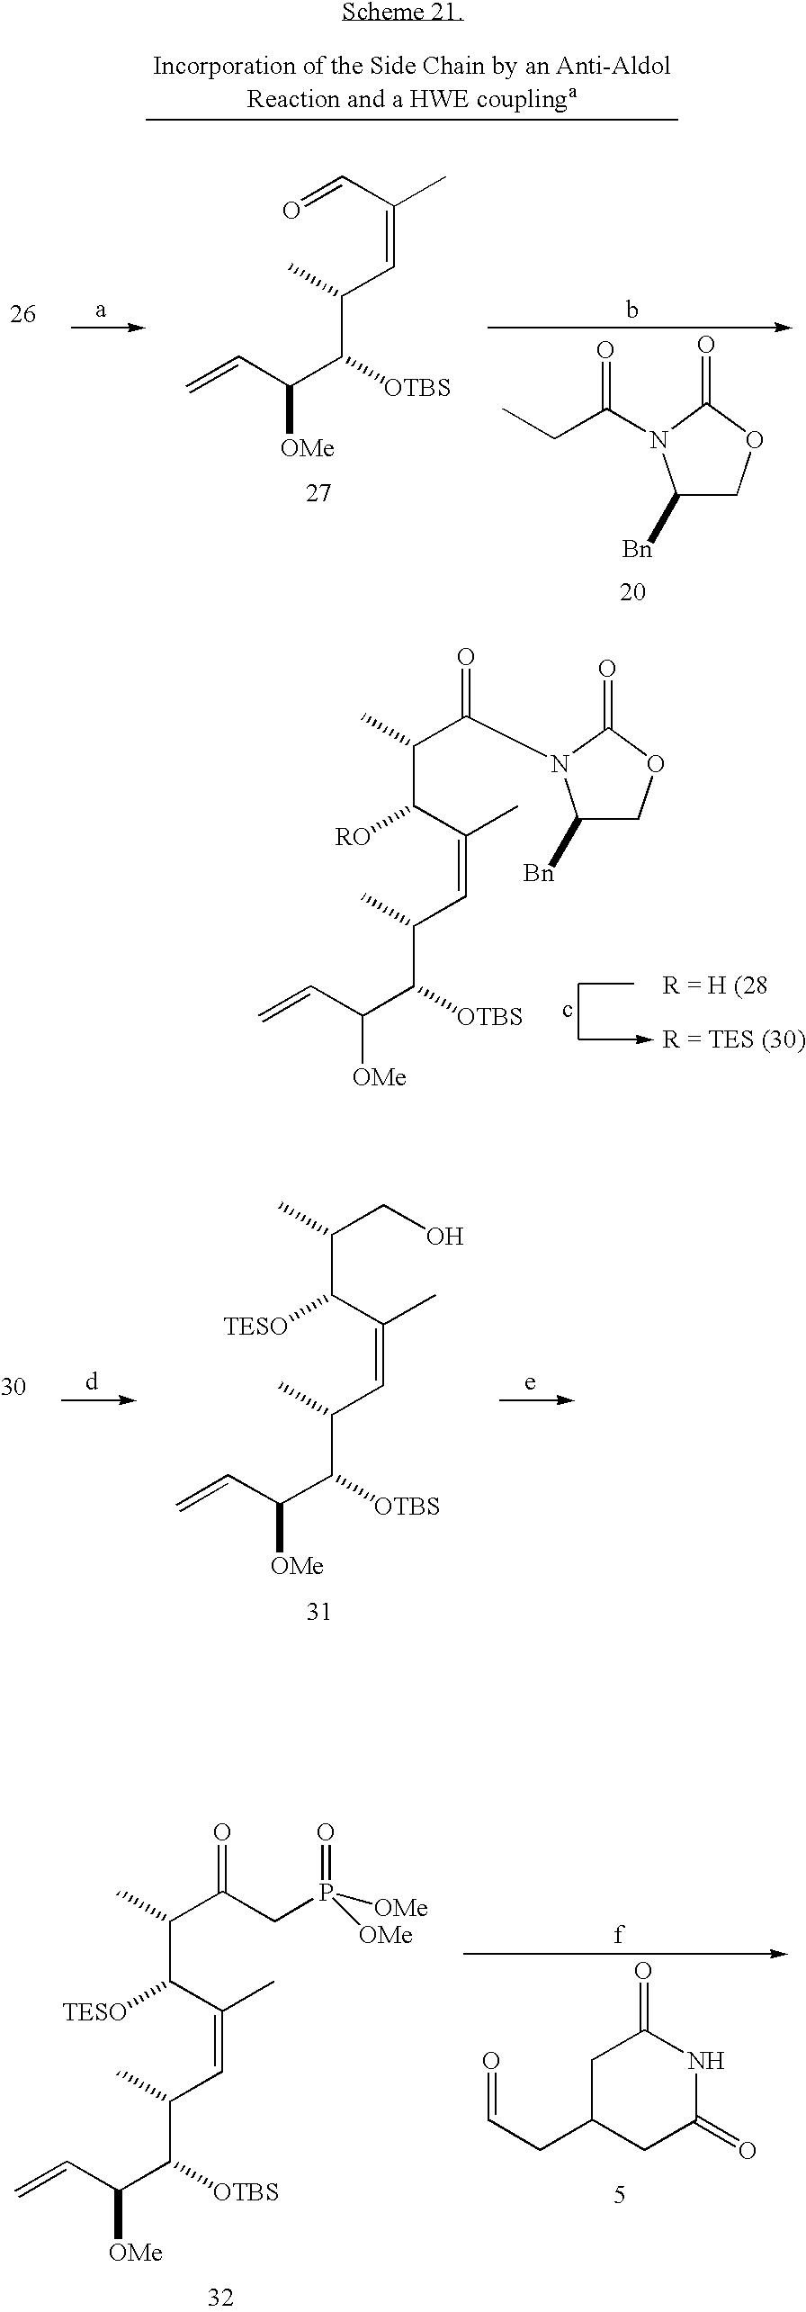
C1([Bn])COC(=O)N1C(C(C)C([RO])C(=CC(C([OTBS])C([OMe])C=C)C)C)=O.C(C(C)CO)(C(C)=CC(C)C(C(C=C)[OMe])[OTBS])[TESO].C(C(C)C(CP(=O)([OMe])[OMe])=O)(C(C)=CC(C)C(C(C=C)[OMe])[OTBS])[TESO].C1C(CC=O)CC(=O)NC1=O.O=CC(=CC(C)C(C(C=C)[OMe])[OTBS])C.C1([Bn])COC(=O)N1C(CC)=O
